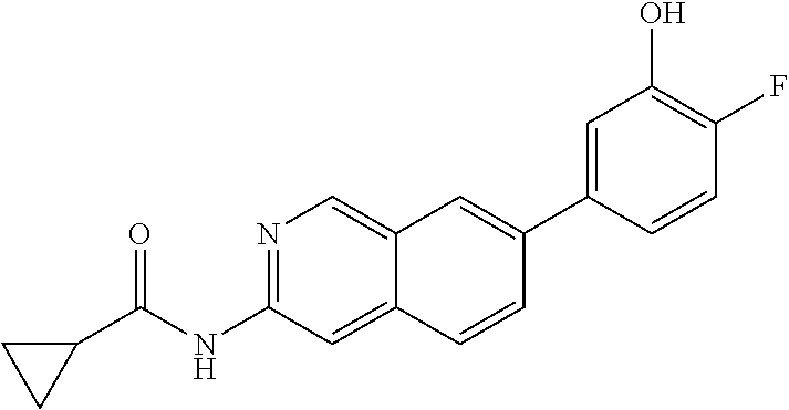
N1=C(NC(=O)C2CC2)C=C2C(=C1)C=C(C1=CC(O)=C(F)C=C1)C=C2
